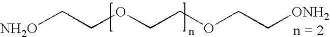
[NH2O]CCOCCOCC[ONH2].[n = 2]
